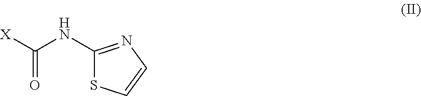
C1(NC([X])=O)=NC=CS1
